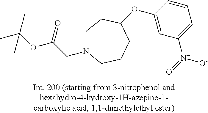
C1N(CC(OC(C)(C)C)=O)CCCC(OC2=CC([N+](=O)[O-])=CC=C2)C1
